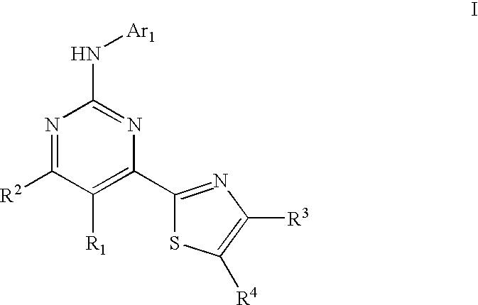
N1=C([R2])C([R1])=C(C2=NC([R3])=C([R4])S2)N=C1N[Ar1]
